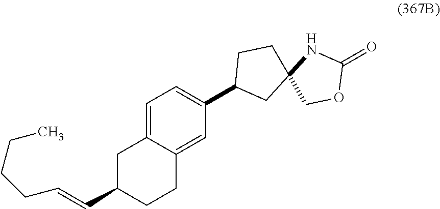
C1C(C=CCCCC)CCC2=CC(C3CC4(CC3)COC(=O)N4)=CC=C12
